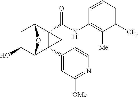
C1C(O)C2C3(C4=CC([OMe])=NC=C4)C(C(NC4=C([Me])C([CF3])=CC=C4)=O)(C1O2)C3
